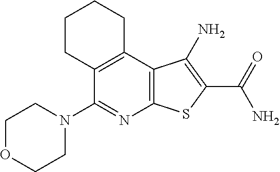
C12=C(C3=C(C(N4CCOCC4)=N1)CCCC3)C(N)=C(C(N)=O)S2
